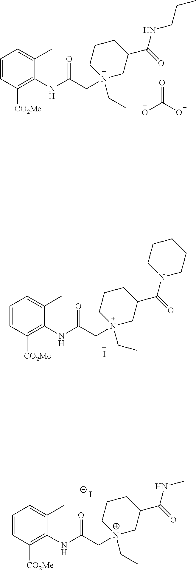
C1=CC([CO2Me])=C(NC(C[N+]2(CC)CC(C(=O)NC)CCC2)=O)C(C)=C1.[I-].C1=CC([CO2Me])=C(NC(C[N+]2(CC)CC(C(=O)NCCC)CCC2)=O)C(C)=C1.O=C([O-])[O-].C1=CC([CO2Me])=C(NC(C[N+]2(CC)CC(C(=O)N3CCCCC3)CCC2)=O)C(C)=C1.[I-]
